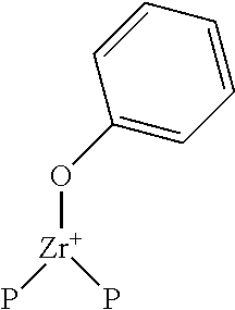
[Zr](P)(P)OC1=CC=CC=C1
